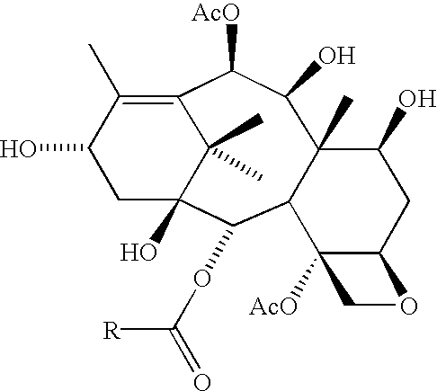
OC1CC2(O)C(C)(C)C(=C1C)C([AcO])C(O)C1(C)C(C2OC([R])=O)C2([AcO])C(CC1O)OC2
